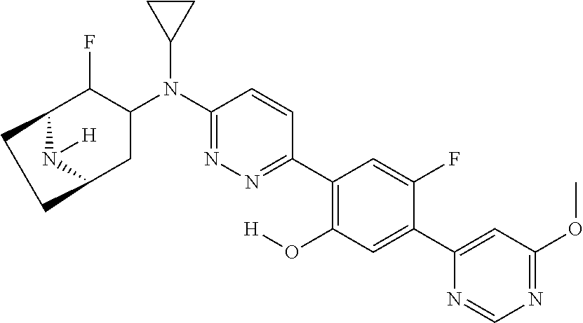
C1(C2=C(O[H])C=C(C3=CC(OC)=NC=N3)C(F)=C2)=NN=C(N(C2C(F)C3N([H])C(C2)CC3)C2CC2)C=C1
